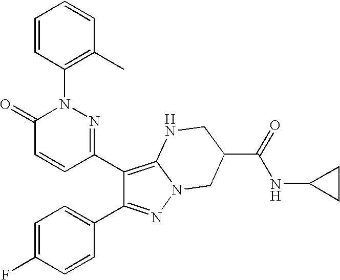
C1(C2=C3N(N=C2C2=CC=C(F)C=C2)CC(C(NC2CC2)=O)CN3)=NN(C2=C(C)C=CC=C2)C(=O)C=C1
